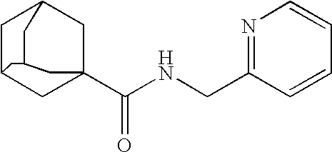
C1C2CC3(C(NCC4=NC=CC=C4)=O)CC1CC(C3)C2
